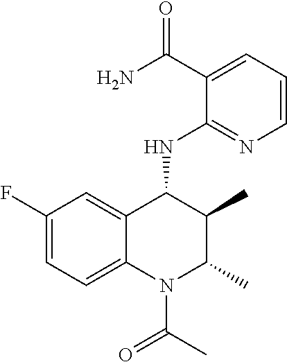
C1(C(=O)N)=CC=CN=C1NC1C(C)C(C)N(C(=O)C)C2=CC=C(F)C=C12
